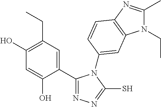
C1(C2=CC(CC)=C(O)C=C2O)=NN=C(S)N1C1=CC2=C(N=C(C)N2CC)C=C1
